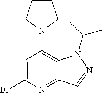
C1=C(Br)N=C2C(=C1N1CCCC1)N(C(C)C)N=C2
